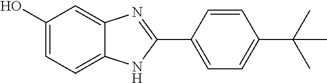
C1(O)=CC=C2C(=C1)N=C(C1=CC=C(C(C)(C)C)C=C1)N2
